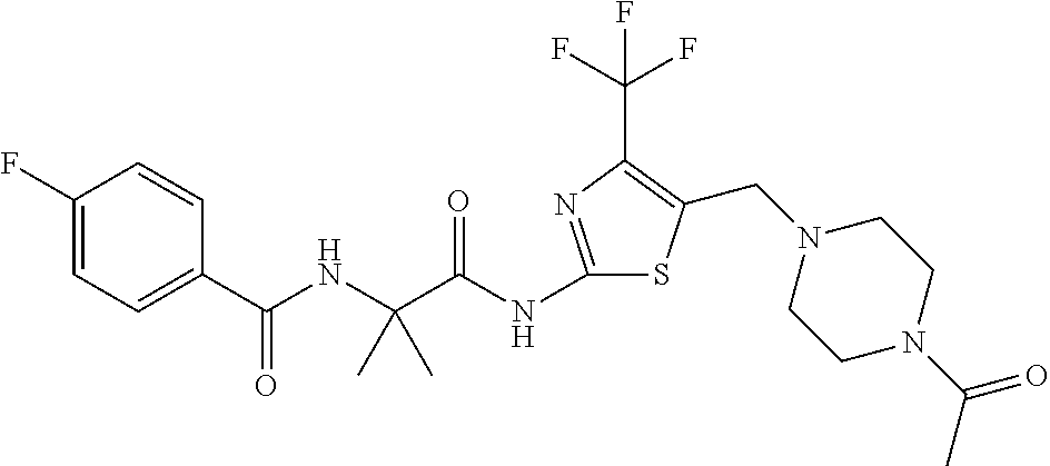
C1(NC(C(NC(C2=CC=C(F)C=C2)=O)(C)C)=O)=NC(C(F)(F)F)=C(CN2CCN(C(=O)C)CC2)S1
